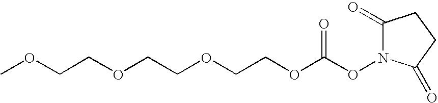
COCCOCCOCCOC(ON1C(=O)CCC1=O)=O
